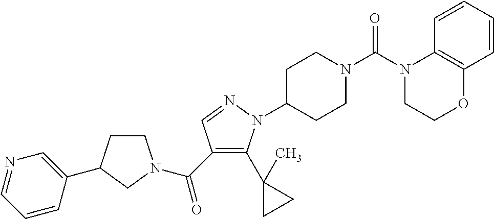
C1CC(C2=CN=CC=C2)CN1C(C1=C(C2(C)CC2)N(C2CCN(C(N3CCOC4=C3C=CC=C4)=O)CC2)N=C1)=O
